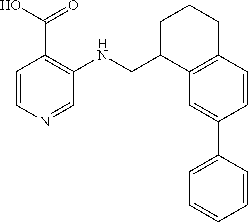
C1=CN=CC(NCC2C3=C(CCC2)C=CC(C2=CC=CC=C2)=C3)=C1C(O)=O
